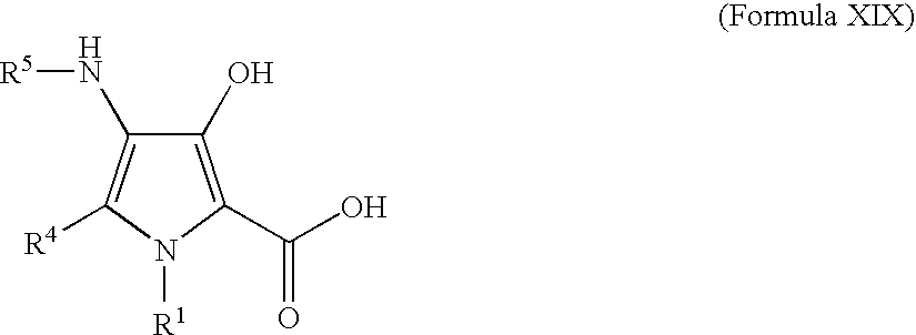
C1(O)=C(C(O)=O)N([R1])C([R4])=C1N[R5]
